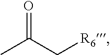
O=C(C[R6])C
